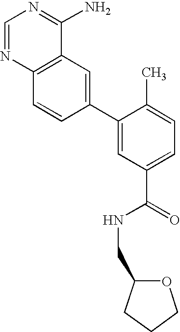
C1=NC2=C(C(N)=N1)C=C(C1=CC(C(=O)NCC3OCCC3)=CC=C1C)C=C2
